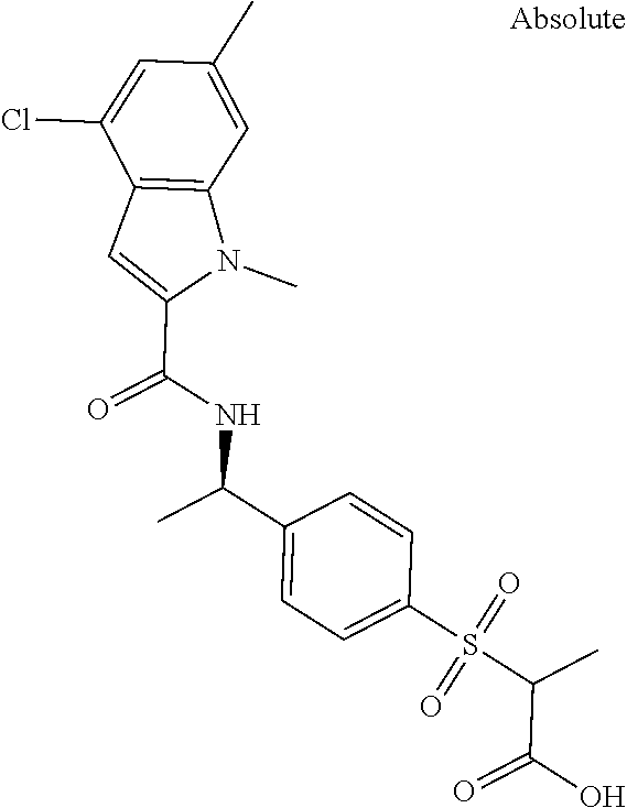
C1(C(C)NC(C2=CC3=C(N2C)C=C(C)C=C3Cl)=O)=CC=C(S(C(C(O)=O)C)(=O)=O)C=C1
